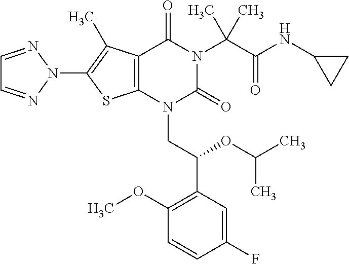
C12=C(C(C)=C(N3N=CC=N3)S1)C(=O)N(C(C(=O)NC1CC1)(C)C)C(=O)N2CC(C1=C(OC)C=CC(F)=C1)OC(C)C
